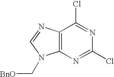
C12=C(N=CN1C[BnO])C(Cl)=NC(Cl)=N2
